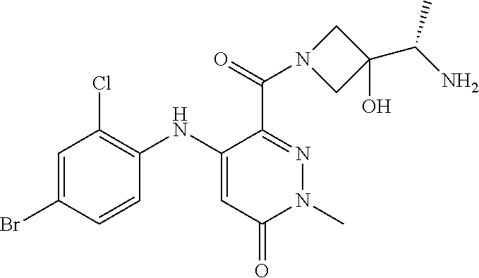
C1=C(Br)C=CC(NC2=CC(=O)N(C)N=C2C(=O)N2CC(O)(C(N)C)C2)=C1Cl
